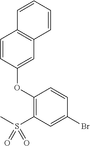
C1=CC(OC2=C(S(C)(=O)=O)C=C(Br)C=C2)=CC2=C1C=CC=C2
